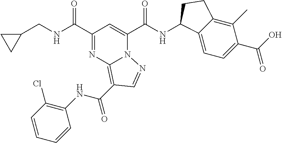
C(NC(C1=NC2=C(C(NC3=C(Cl)C=CC=C3)=O)C=NN2C(C(NC2C3=CC=C(C(=O)O)C(C)=C3CC2)=O)=C1)=O)C1CC1
